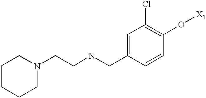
N(CCN1CCCCC1)CC1=CC(Cl)=C(O[X1])C=C1
